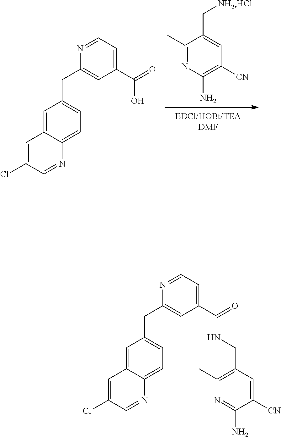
[NH2HCl]CC1=CC([CN])=C(N)N=C1C.N1=CC(Cl)=CC2=CC(CC3=CC(C(=O)O)=CC=N3)=CC=C12.C1=C(C(=O)NCC2=C(C)N=C(N)C([CN])=C2)C=C(CC2=CC=C3N=CC(Cl)=CC3=C2)N=C1
